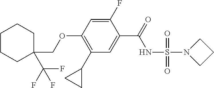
C1(C2CC2)=C(OCC2(C(F)(F)F)CCCCC2)C=C(F)C(C(=O)NS(=O)(N2CCC2)=O)=C1
